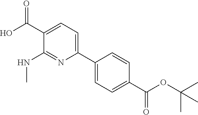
CC(OC(C1=CC=C(C2=CC=C(C(O)=O)C(NC)=N2)C=C1)=O)(C)C
